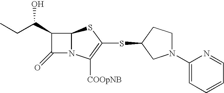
C1(C(CC)O)C(=O)N2C1SC(SC1CN(C3=CC=CC=N3)CC1)=C2[COOpNB]
